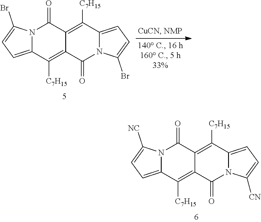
N12C(=CC=C1Br)C([C7H15])=C1C(=C([C7H15])C3=CC=C(Br)N3C1=O)C2=O.N12C(=CC=C1[NC])C([C7H15])=C1C(=C([C7H15])C3=CC=C([CN])N3C1=O)C2=O
